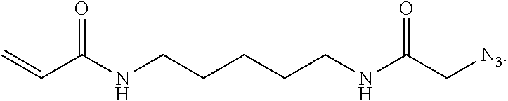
C=CC(NCCCCCNC(C[N3])=O)=O
